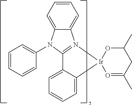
C12=CC=CC=C1N(C1=CC=CC=C1)C1=N2[Ir]2(C3=CC=CC=C13)O=C(C)CC(C)O2
